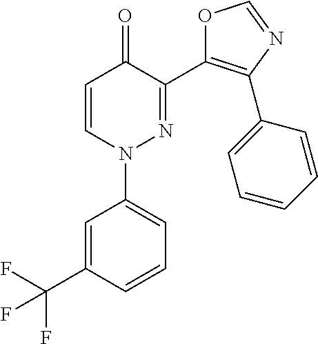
C1=CN(C2=CC=CC(C(F)(F)F)=C2)N=C(C2=C(C3=CC=CC=C3)N=CO2)C1=O
